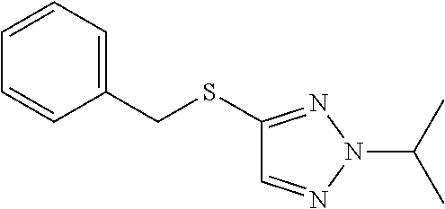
C1=CC=C(CSC2=NN(C(C)C)N=C2)C=C1
